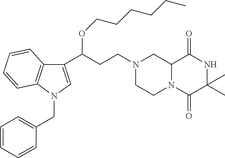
C(C(C1=CN(CC2=CC=CC=C2)C2=C1C=CC=C2)OCCCCCC)CN1CC2N(C(=O)C(C)(C)NC2=O)CC1
